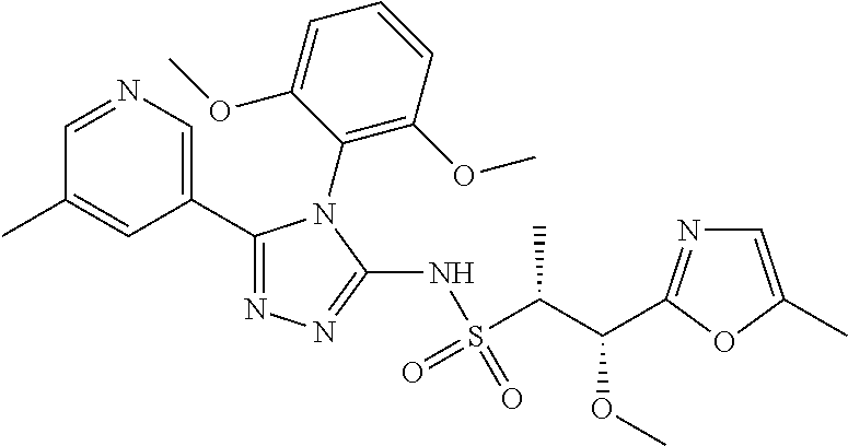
C1(C2=CN=CC(C)=C2)=NN=C(NS(=O)(C(C(OC)C2=NC=C(C)O2)C)=O)N1C1=C(OC)C=CC=C1OC
